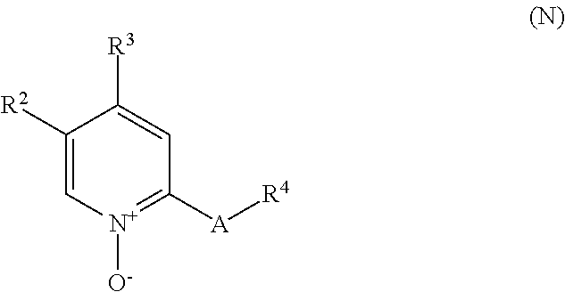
C1([R2])=C[N+]([O-])=C([A][R4])C=C1[R3]
